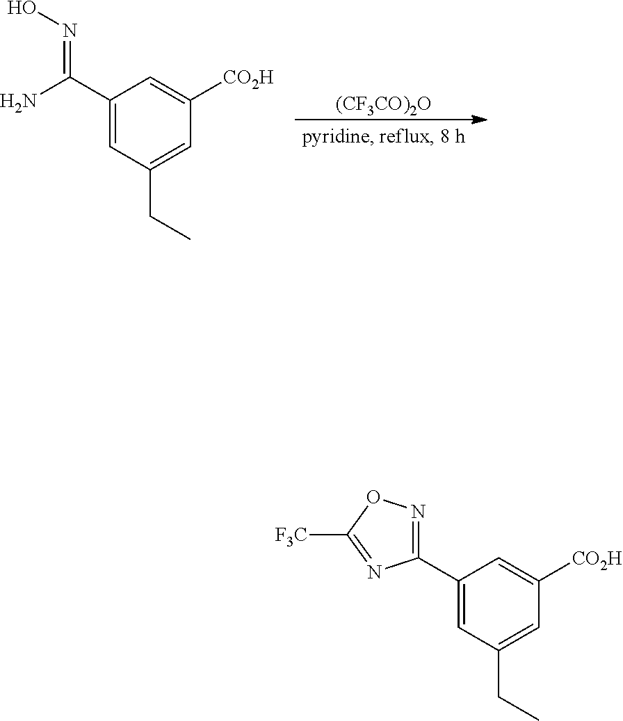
[(CF3CO)2O].C1(C(N)=NO)=CC(CC)=CC([CO2H])=C1.C1(C2=NOC([F3C])=N2)=CC(CC)=CC([CO2H])=C1
